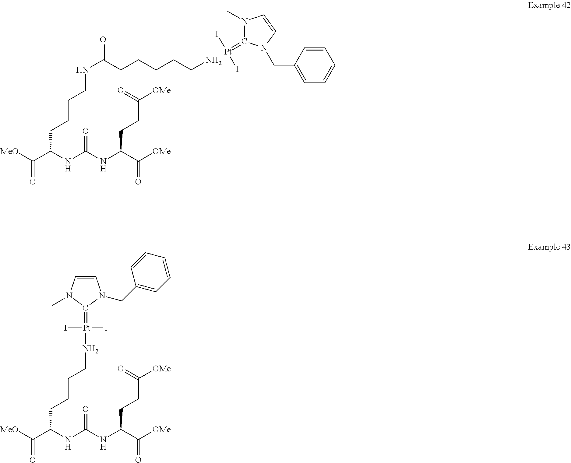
[MeO]C(C(NC(NC(C([OMe])=O)CCC([OMe])=O)=O)CCCCNC(=O)CCCCCN)=O.N1(C)C(=[Pt](I)I)N(CC2=CC=CC=C2)C=C1.[MeO]C(C(NC(NC(C([OMe])=O)CCC([OMe])=O)=O)CCCCN[Pt](=C1N(C)C=CN1CC1=CC=CC=C1)(I)I)=O
